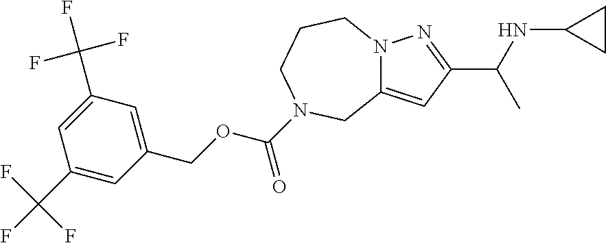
C12=CC(C(NC3CC3)C)=NN1CCCN(C(OCC1=CC(C(F)(F)F)=CC(C(F)(F)F)=C1)=O)C2
